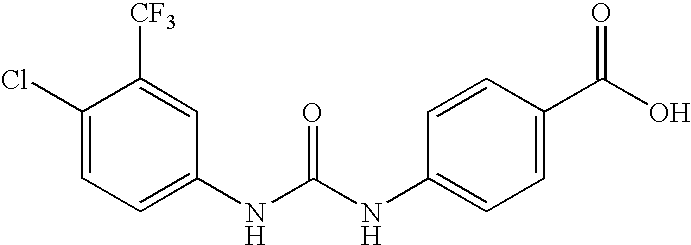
C1(NC(NC2=CC=C(C(O)=O)C=C2)=O)=CC=C(Cl)C([CF3])=C1
